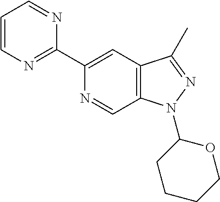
C1=CN=C(C2=CC3=C(C=N2)N(C2OCCCC2)N=C3C)N=C1
